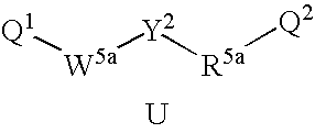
[W5a]([Y2][R5a][Q2])[Q1].[U]
